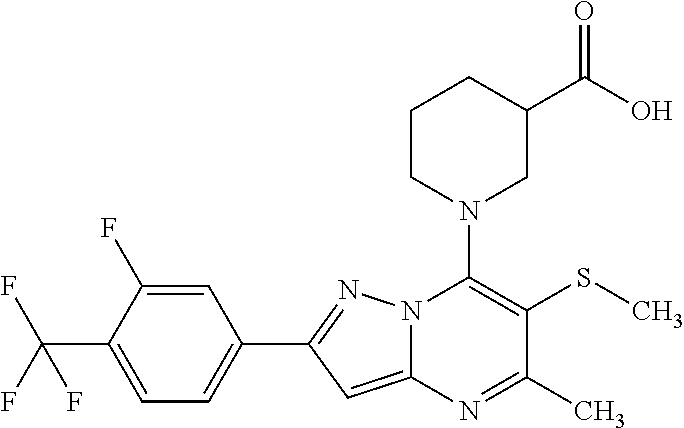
C1=C(F)C(C(F)(F)F)=CC=C1C1=NN2C(=C1)N=C(C)C(SC)=C2N1CC(C(O)=O)CCC1
